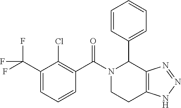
N1(C(C2=C(Cl)C(C(F)(F)F)=CC=C2)=O)CCC2=C(C1C1=CC=CC=C1)N=NN2
